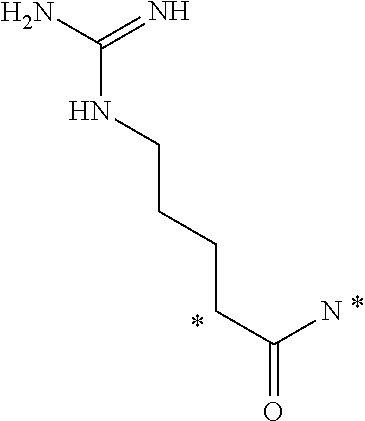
C(CCCC(=O)N)NC(N)=N
